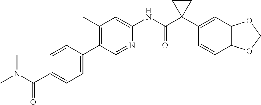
C1(C)=C(C2=CC=C(C(N(C)C)=O)C=C2)C=NC(NC(C2(C3=CC4=C(C=C3)OCO4)CC2)=O)=C1
